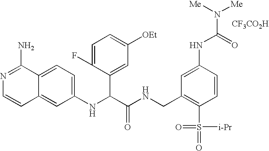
C1(NC(C(NCC2=C(S([i-Pr])(=O)=O)C=CC(NC(=O)N([Me])[Me])=C2)=O)C2=CC([OEt])=CC=C2F)=CC=C2C(=C1)C=CN=C2N.[CF3CO2H]
